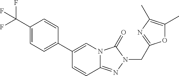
FC(C1=CC=C(C2=CN3C(=NN(CC4=NC(C)=C(C)O4)C3=O)C=C2)C=C1)(F)F
